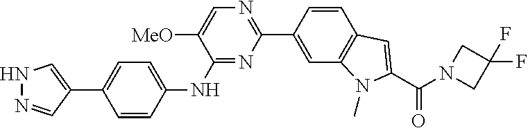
C1(NC2=CC=C(C3=CNN=C3)C=C2)=NC(C2=CC3=C(C=C2)C=C(C(N2CC(F)(F)C2)=O)N3C)=NC=C1[MeO]
